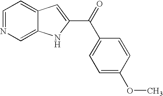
C1=NC=C2C(=C1)C=C(C(=O)C1=CC=C(OC)C=C1)N2
